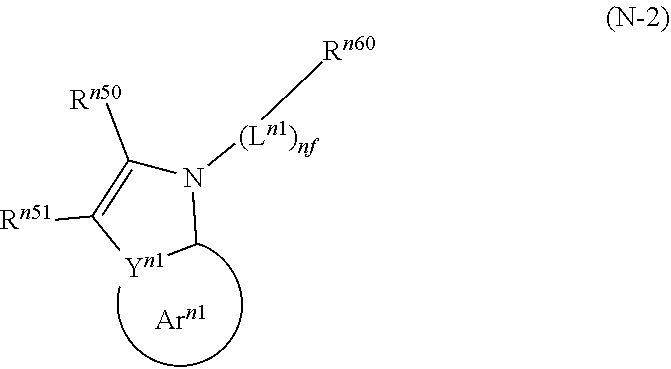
N1([(Ln1)nf][Rn60])C([Rn50])=C([Rn51])[Yn1]C1
